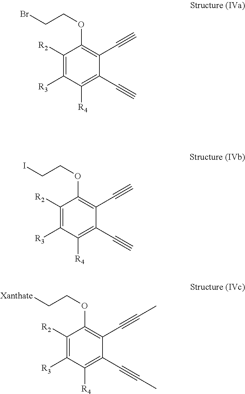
C1([R2])=C([R3])C([R4])=C(C#C)C(C#C)=C1OCCBr.C1([R2])=C([R3])C([R4])=C(C#C)C(C#C)=C1OCCI.C1([R2])=C([R3])C([R4])=C(C#CC)C(C#CC)=C1OCC[Xanthate]
